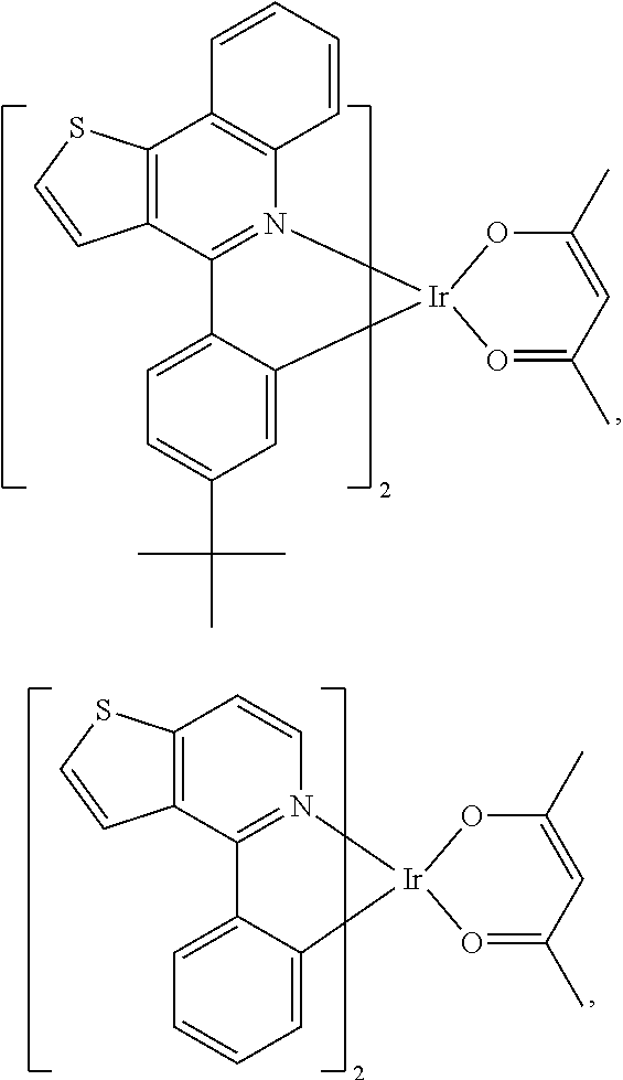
C1=CC=CC2=C1C1=C(C3=N2[Ir]2(C4=CC(C(C)(C)C)=CC=C34)O=C(C)C=C(C)O2)C=CS1.C1=CN2=C(C3=C1SC=C3)C1=CC=CC=C1[Ir]21O=C(C)C=C(C)O1
